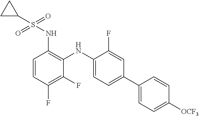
C1(NS(=O)(C2CC2)=O)=C(NC2=CC=C(C3=CC=C([OCF3])C=C3)C=C2F)C(F)=C(F)C=C1
